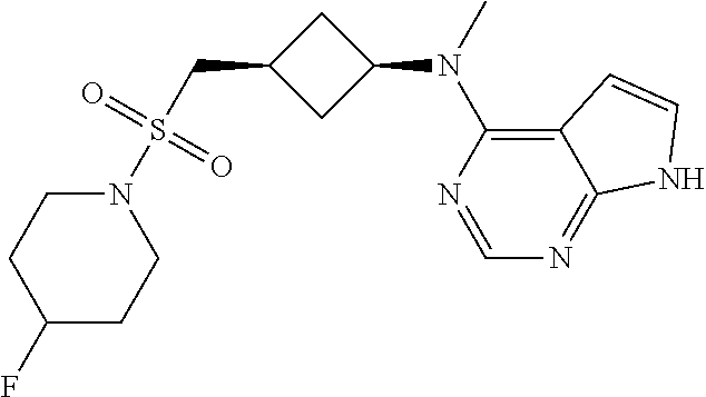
N1(S(CC2CC(N(C)C3=C4C(=NC=N3)NC=C4)C2)(=O)=O)CCC(F)CC1
